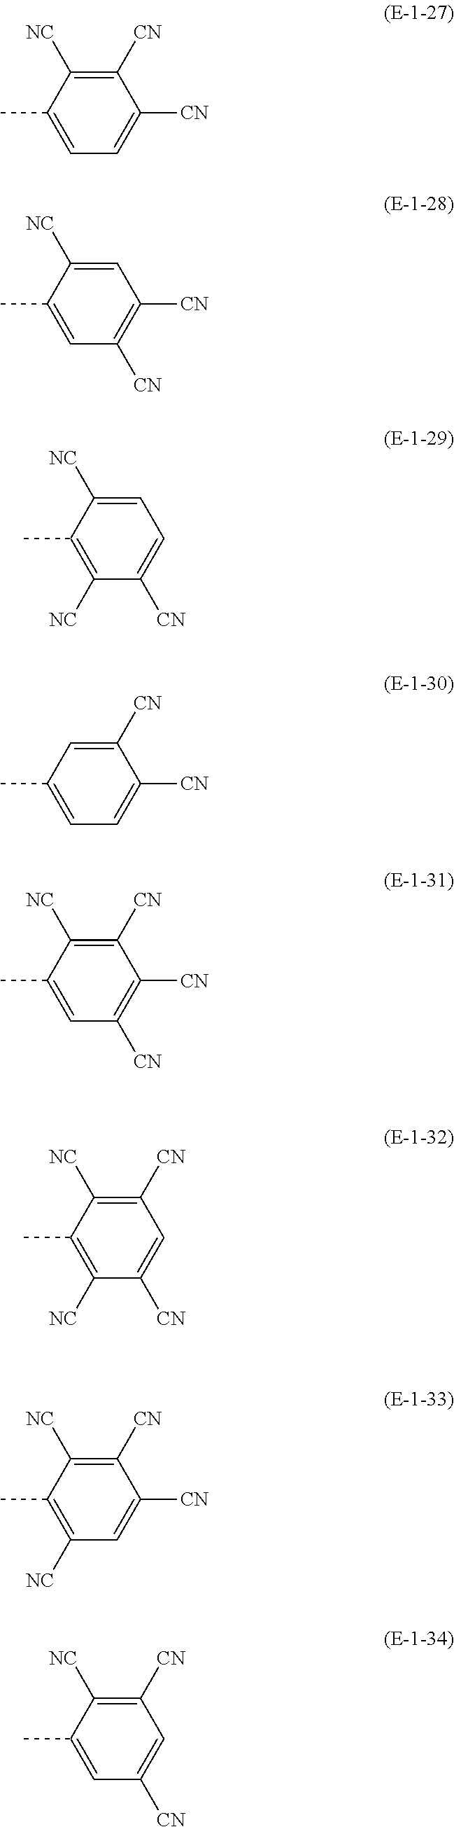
C1([CN])=C([NC])C(C)=CC=C1[CN].C1=C([NC])C(C)=CC([CN])=C1[CN].C1=C([NC])C(C)=C([NC])C([CN])=C1.C1([CN])=CC(C)=CC=C1[CN].C1([CN])=C([NC])C(C)=CC([CN])=C1[CN].C1([CN])=C([NC])C(C)=C([NC])C([CN])=C1.C1([CN])=C([NC])C(C)=C([NC])C=C1[CN].C1([CN])=C([NC])C(C)=CC([CN])=C1
